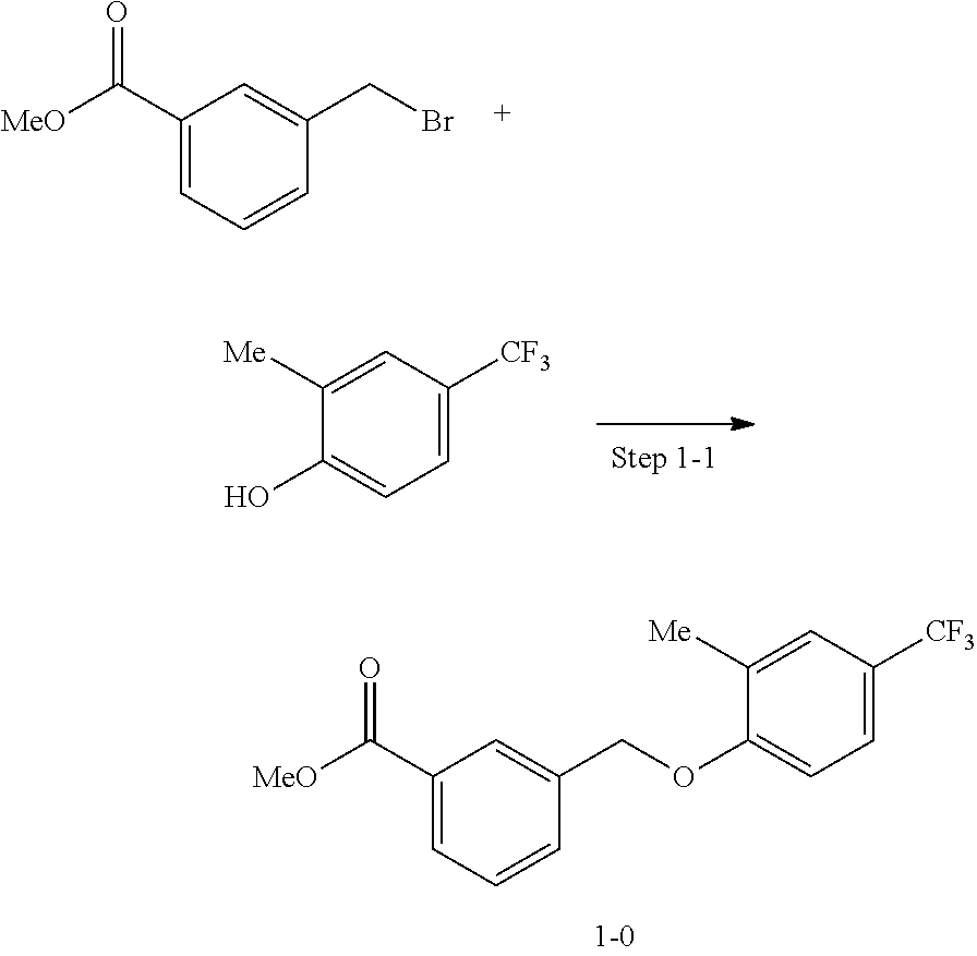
C1(C([MeO])=O)=CC=CC(CBr)=C1.C1(C([MeO])=O)=CC=CC(COC2=CC=C([CF3])C=C2[Me])=C1.C1(O)=CC=C([CF3])C=C1[Me]
